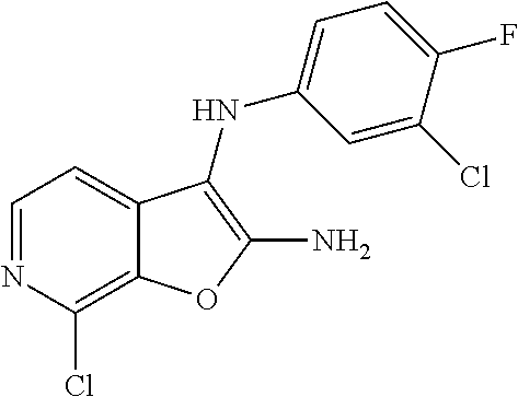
C12=C(Cl)N=CC=C1C(NC1=CC=C(F)C(Cl)=C1)=C(N)O2
